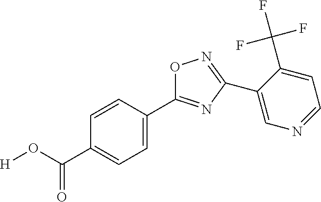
O1C(C2=CC=C(C(O[H])=O)C=C2)=NC(C2=CN=CC=C2C(F)(F)F)=N1
